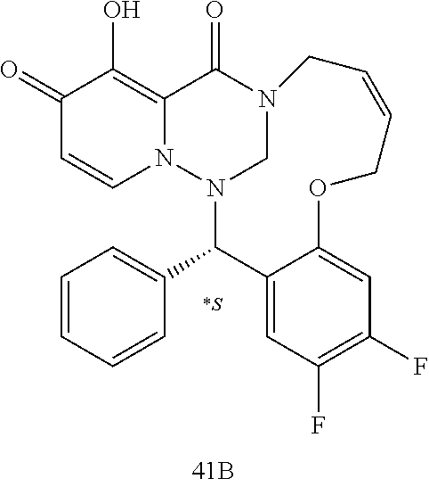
N12CN(C(C3=CC=CC=C3)C3=CC(F)=C(F)C=C3OCC=CC1)N1C=CC(=O)C(O)=C1C2=O
